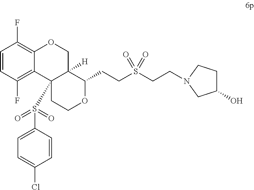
C1=CC(F)=C2C(=C1F)OCC1([H])C2(S(C2=CC=C(Cl)C=C2)(=O)=O)CCOC1CCS(CCN1CCC(O)C1)(=O)=O
